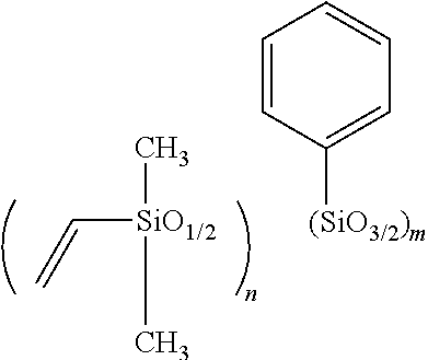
[SiO1/2](C=C)(C)C.C1=CC([(SiO3/2)m])=CC=C1
